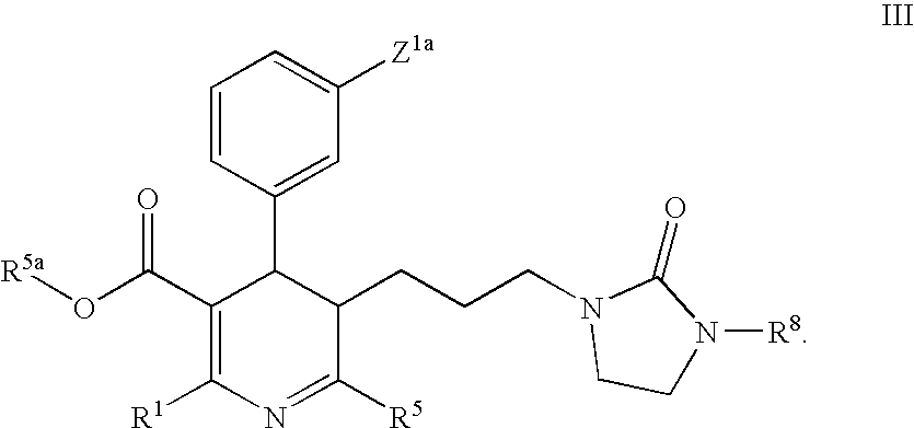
C1(C(O[R5a])=O)=C([R1])N=C([R5])C(CCCN2CCN([R8])C2=O)C1C1=CC([Z1a])=CC=C1
